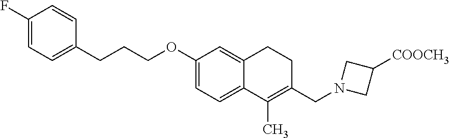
C1(F)=CC=C(CCCOC2=CC=C3C(=C2)CCC(CN2CC([COOCH3])C2)=C3C)C=C1
